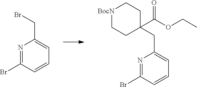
N1=C(Br)C=CC=C1CBr.N1=C(Br)C=CC=C1CC1(C(OCC)=O)CC[BocN]CC1
